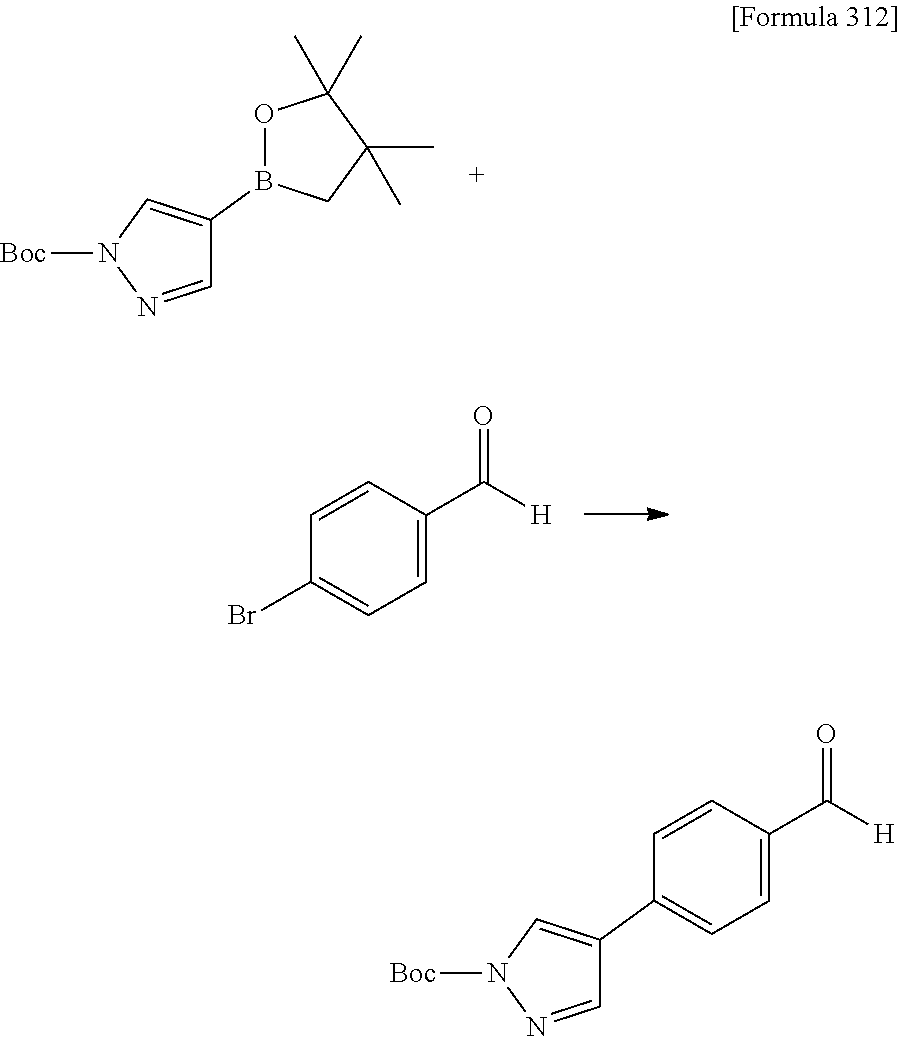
C1(B2CC(C)(C)C(C)(C)O2)=CN([Boc])N=C1.C1=CC(C([H])=O)=CC=C1Br.C1(C2=CC=C(C([H])=O)C=C2)=CN([Boc])N=C1
